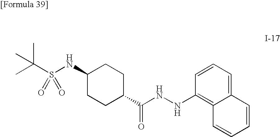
C1(NS(C(C)(C)C)(=O)=O)CCC(C(NNC2=C3C(=CC=C2)C=CC=C3)=O)CC1
